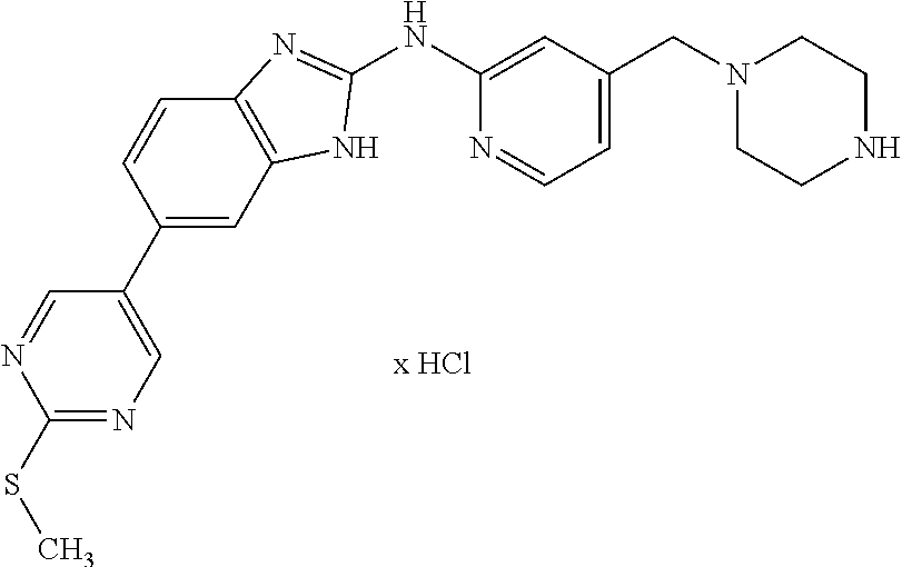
C1(NC2=CC(CN3CCNCC3)=CC=N2)=NC2=C(N1)C=C(C1=CN=C(SC)N=C1)C=C2
